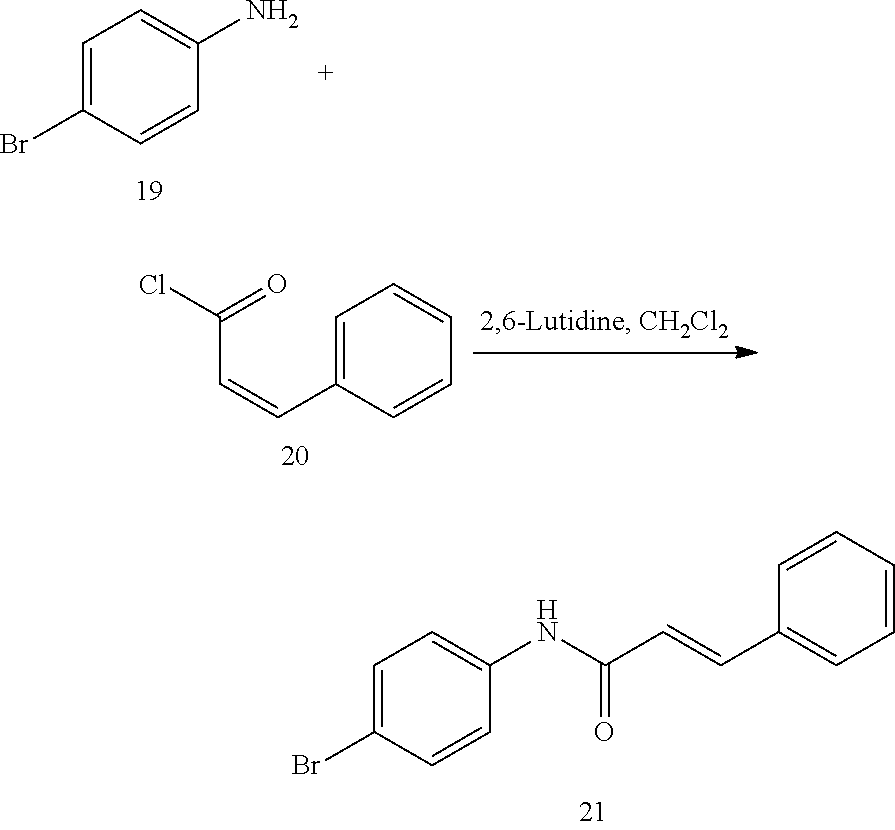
C1=C(Br)C=CC(N)=C1.C1=C(C=CC(Cl)=O)C=CC=C1.C1=C(Br)C=CC(NC(C=CC2=CC=CC=C2)=O)=C1
